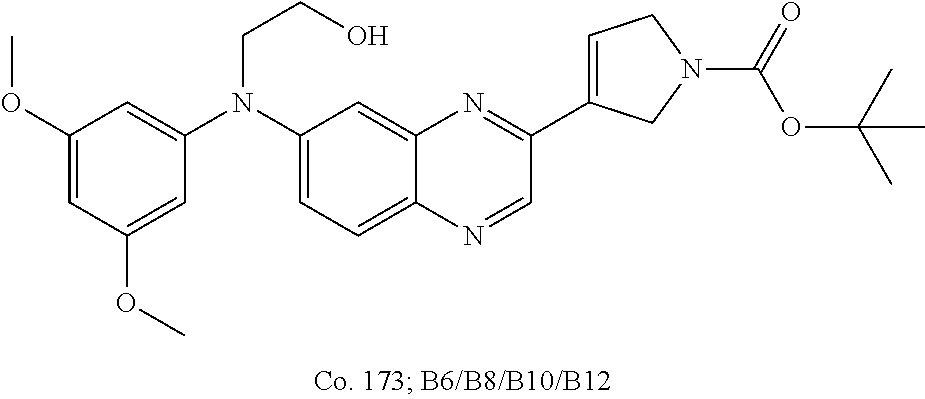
C1(OC)=CC(OC)=CC(N(C2=CC=C3C(=C2)N=C(C2=CCN(C(=O)OC(C)(C)C)C2)C=N3)CCO)=C1
